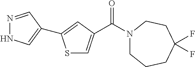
C(N1CCCC(F)(F)CC1)(=O)C1=CSC(C2=CNN=C2)=C1
